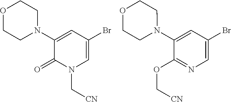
C1(N2CCOCC2)=CC(Br)=CN(C[CN])C1=O.C1(N2CCOCC2)=CC(Br)=CN=C1OC[CN]
